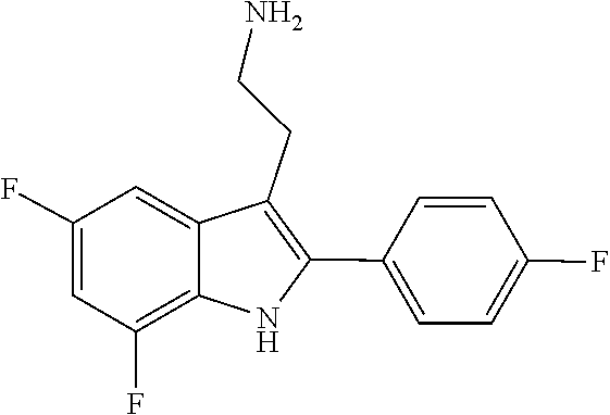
C1=CC(F)=CC=C1C1=C(CCN)C2=CC(F)=CC(F)=C2N1
